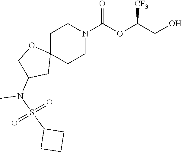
C1C2(CCN(C(OC(CO)[CF3])=O)C1)OCC(N(C)S(=O)(=O)C1CCC1)C2
